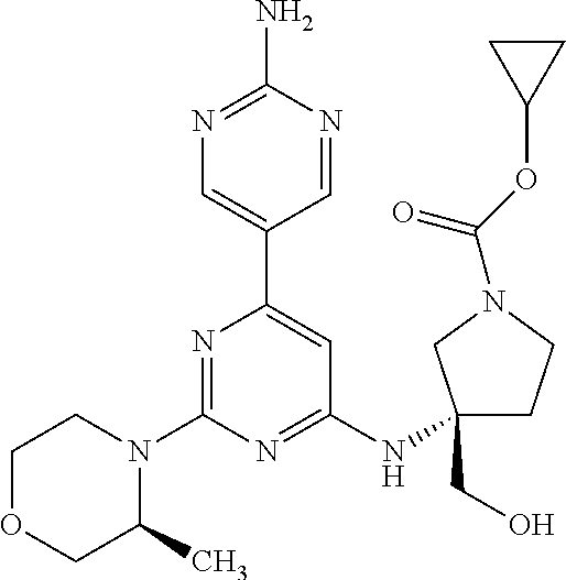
N1=C(N)N=CC(C2=CC(NC3(CO)CCN(C(OC4CC4)=O)C3)=NC(N3CCOCC3C)=N2)=C1
